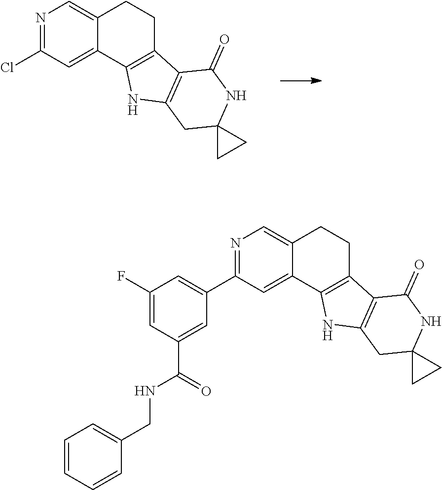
N1=C(Cl)C=C2C(=C1)CCC1=C2NC2=C1C(=O)NC1(C2)CC1.N1=C(C2=CC(F)=CC(C(=O)NCC3=CC=CC=C3)=C2)C=C2C(=C1)CCC1=C2NC2=C1C(=O)NC1(C2)CC1
